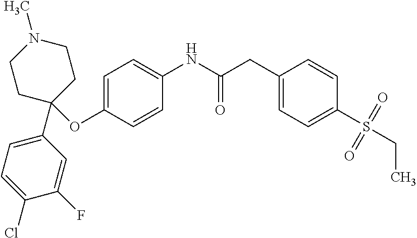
C1=CC(OC2(C3=CC=C(Cl)C(F)=C3)CCN(C)CC2)=CC=C1NC(CC1=CC=C(S(CC)(=O)=O)C=C1)=O
